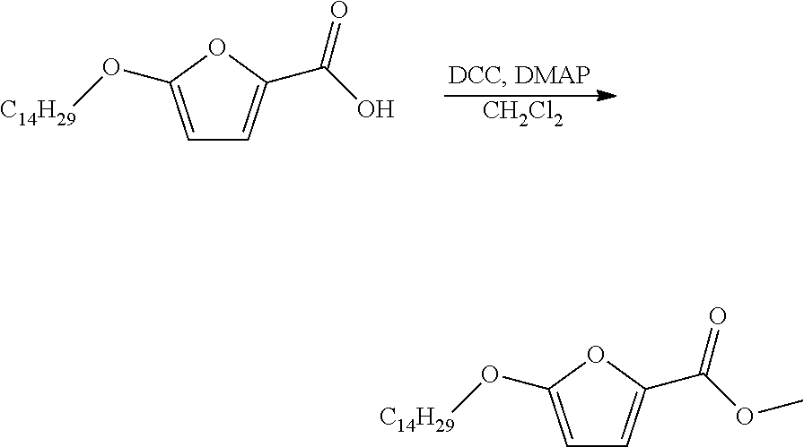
[CH2Cl2].C1=C(O[C14H29])OC(C(O)=O)=C1.C1=C(O[C14H29])OC(C(OC)=O)=C1
